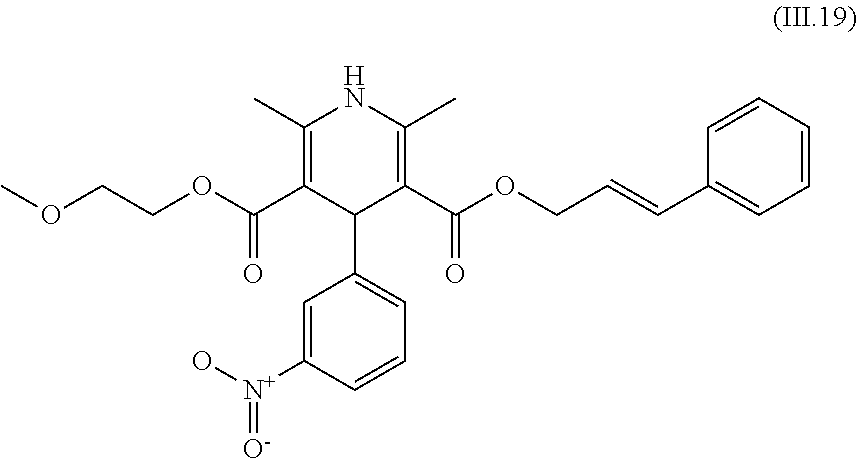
C1=C([N+](O)=[O-])C=CC=C1C1C(C(OCC=CC2=CC=CC=C2)=O)=C(C)NC(C)=C1C(OCCOC)=O
